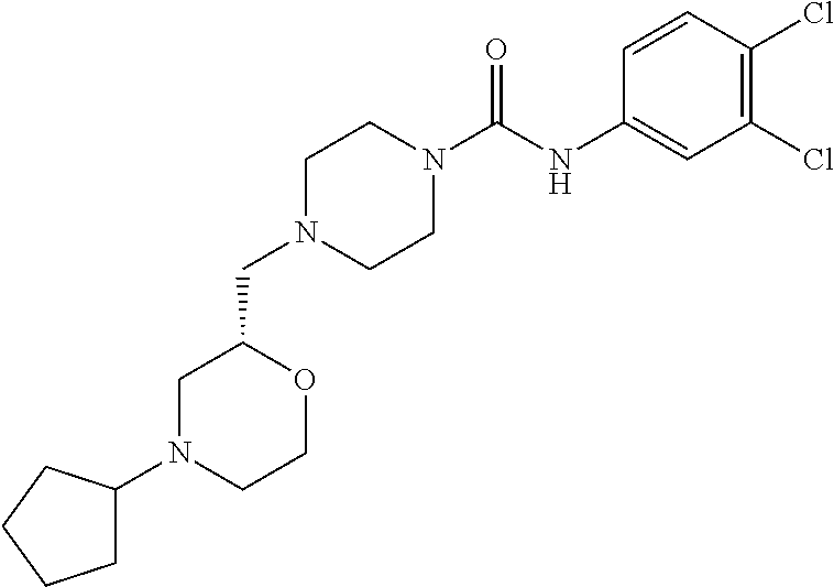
C1N(CC2CN(C3CCCC3)CCO2)CCN(C(NC2=CC(Cl)=C(Cl)C=C2)=O)C1
